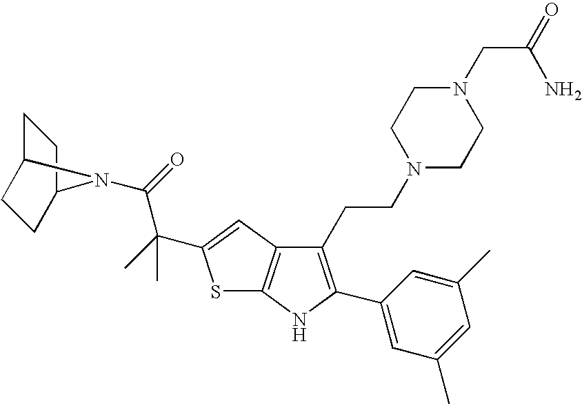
C1(CCN2CCN(CC(N)=O)CC2)=C(C2=CC(C)=CC(C)=C2)NC2=C1C=C(C(C)(C(=O)N1C3CCC1CC3)C)S2
